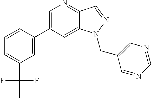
C1(C2=CC(C(C)(F)F)=CC=C2)=CN=C2C(=C1)N(CC1=CN=CN=C1)N=C2
